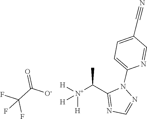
FC(F)(C(=O)[O-])F.[H][N+]([H])([H])C(C1=NC=NN1C1=CC=C(C#N)C=N1)C
